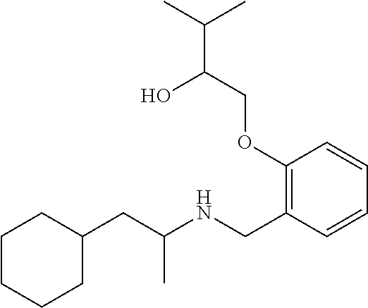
C1C(CC(NCC2=C(OCC(O)C(C)C)C=CC=C2)C)CCCC1
